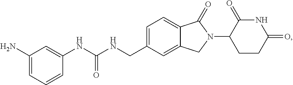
C1=C(N)C=C(NC(NCC2=CC=C3C(=C2)CN(C2CCC(=O)NC2=O)C3=O)=O)C=C1
